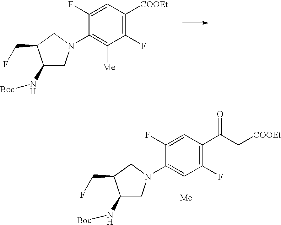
C1(F)=C([COOEt])C=C(F)C(N2CC(N[Boc])C(CF)C2)=C1[Me].C1(F)=C(C(C[COOEt])=O)C=C(F)C(N2CC(N[Boc])C(CF)C2)=C1[Me]
